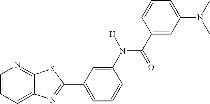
C1=CC=C2C(=N1)SC(C1=CC=CC(N([H])C(=O)C3=CC(N(C)C)=CC=C3)=C1)=N2
